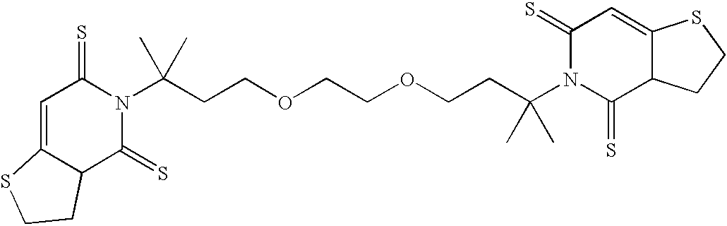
C(CCOCCOCCC(N1C(=S)C2C(=CC1=S)SCC2)(C)C)(N1C(=S)C=C2C(C1=S)CCS2)(C)C
